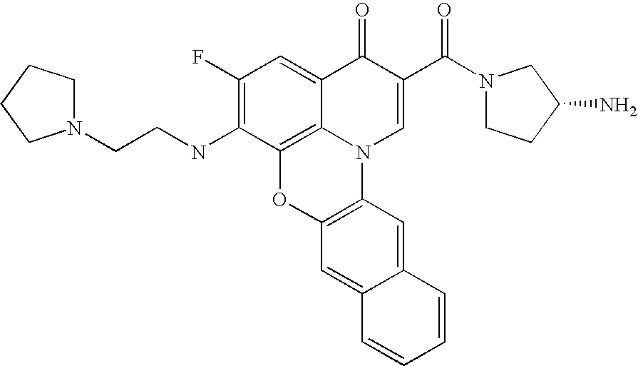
C1(F)=C(NCCN2CCCC2)C2=C3C(=C1)C(=O)C(C(N1CCC(N)C1)=O)=CN3C1=C(O2)C=C2C(=C1)C=CC=C2
